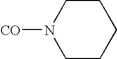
C1CN([CO])CCC1
